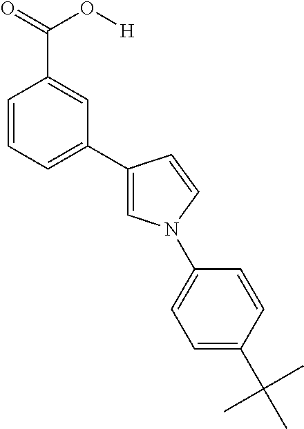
C1=CC=C(C2=CN(C3=CC=C(C(C)(C)C)C=C3)C=C2)C=C1C(=O)O[H]
